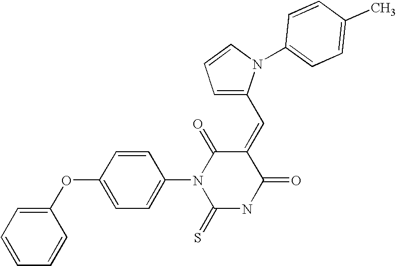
C1=C(C=C2C(=O)N(C3=CC=C(OC4=CC=CC=C4)C=C3)C(=S)NC2=O)N(C2=CC=C(C)C=C2)C=C1
